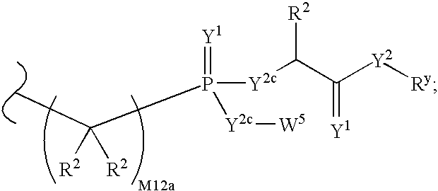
CC(P([Y2c]C(C([Y2][Ry])=[Y1])[R2])(=[Y1])[Y2c][W5])([R2])[R2]
